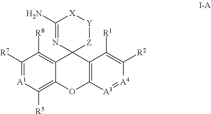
C1([R7])=[A1]C([R5])=C2C(=C1[R8])C1(C3=C(O2)[A3]=[A4]C([R2])=C3[R1])[Z][Y][X]C(N)=N1
